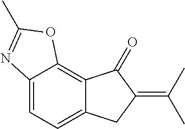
C12=CC=C3C(=C1OC(C)=N2)C(=O)C(=C(C)C)C3
